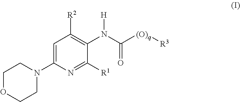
C1OCCN(C2=CC([R2])=C(N(C(=O)[(O)q][R3])[H])C([R1])=N2)C1
